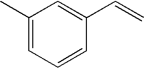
C1(C)=CC=CC(C=C)=C1
